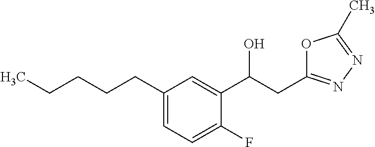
OC(C1=CC(CCCCC)=CC=C1F)CC1=NN=C(C)O1
